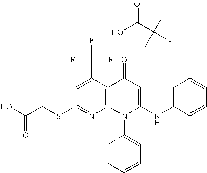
C1(SCC(O)=O)=NC2=C(C(C(F)(F)F)=C1)C(=O)C=C(NC1=CC=CC=C1)N2C1=CC=CC=C1.OC(C(F)(F)F)=O
